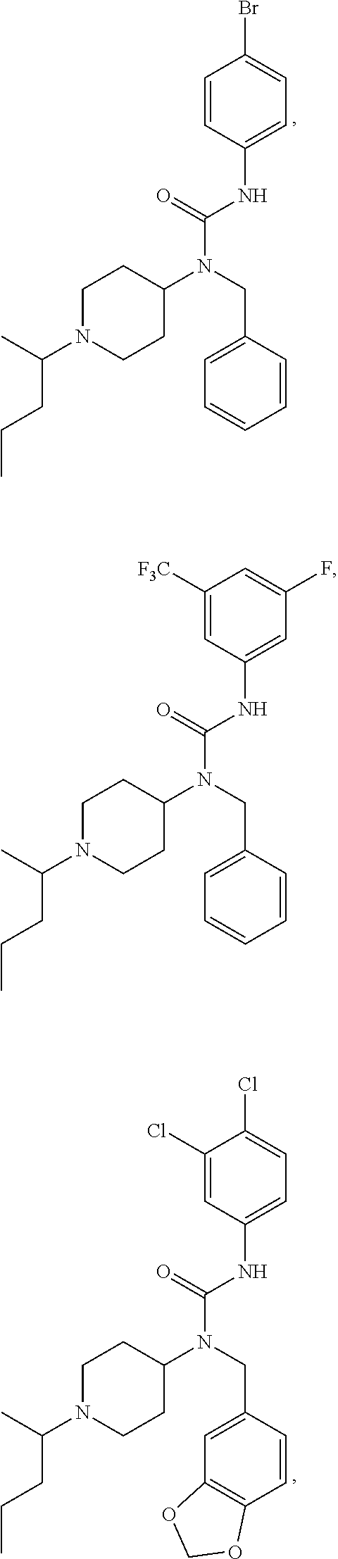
C1=CC(NC(=O)N(CC2=CC=CC=C2)C2CCN(C(C)CCC)CC2)=CC=C1Br.C1(Cl)=CC(NC(=O)N(CC2=CC3=C(C=C2)OCO3)C2CCN(C(C)CCC)CC2)=CC=C1Cl.C1([F3C])=CC(NC(=O)N(CC2=CC=CC=C2)C2CCN(C(C)CCC)CC2)=CC(F)=C1
